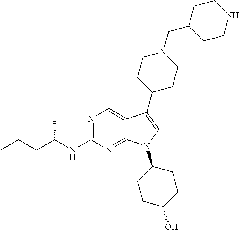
N1=C(NC(CCC)C)N=C2C(=C1)C(C1CCN(CC3CCNCC3)CC1)=CN2C1CCC(O)CC1
